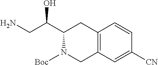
C12=C(C=C([CN])C=C1)CN([Boc])C(C(CN)O)C2
